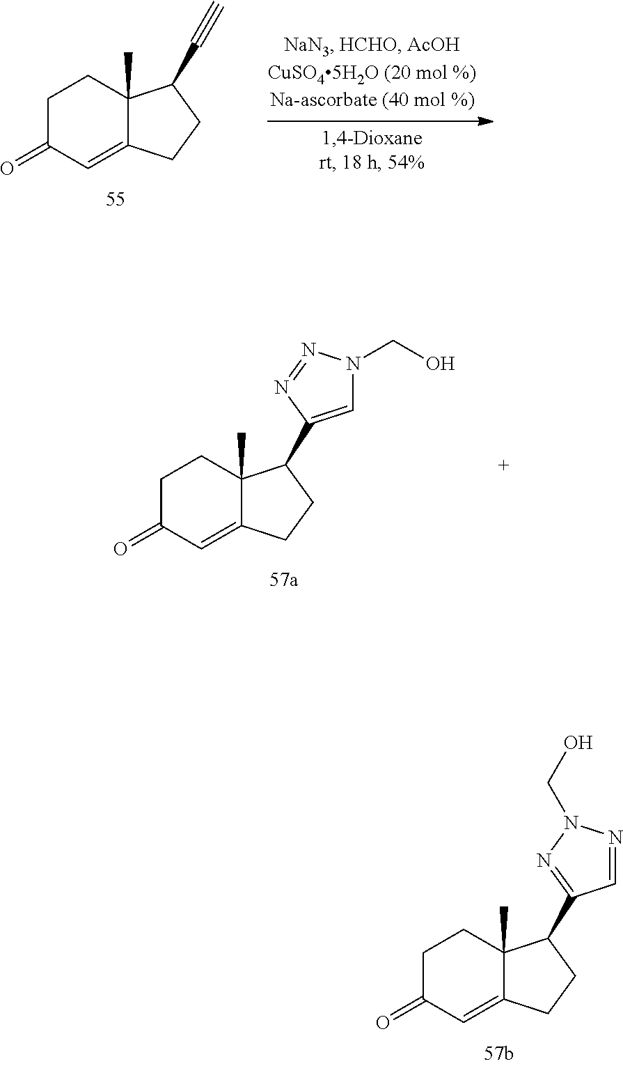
C1C(=O)C=C2C(C)(C1)C(C1=NN(CO)N=C1)CC2.C1C(=O)C=C2C(C)(C1)C(C#C)CC2.C1C(=O)C=C2C(C)(C1)C(C1=CN(CO)N=N1)CC2
